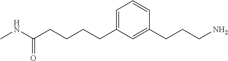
C1=C(CCCCC(=O)NC)C=C(CCCN)C=C1
